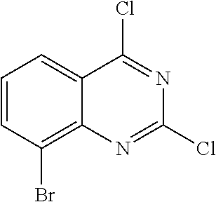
C1=CC(Br)=C2C(=C1)C(Cl)=NC(Cl)=N2
